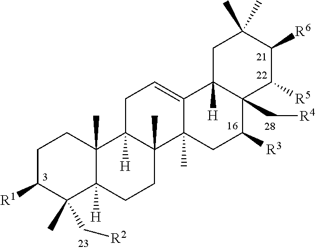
C1C([R1])C(C)(C[R2])C2([H])C(C)(C1)C1([H])C(C)(CC2)C2(C)C(=CC1)C1([H])C(C[R4])(C([R3])C2)C([R5])C([R6])C(C)(C)C1
